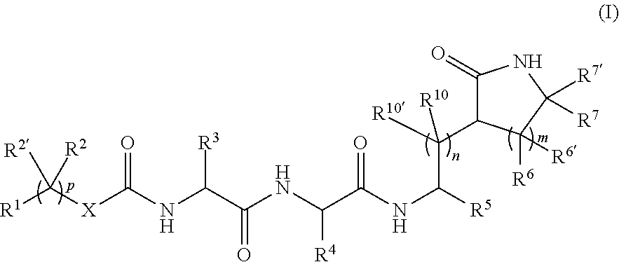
[R1]C([X]C(NC(C(NC(C(NC([R5])C([R10])(C1C(=O)NC([R7])([R7])C1([R6])[R6])[R10])=O)[R4])=O)[R3])=O)([R2])[R2]
